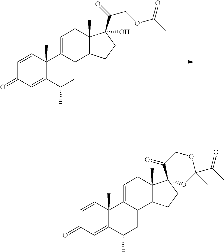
C1=CC2(C)C(=CC1=O)C(C)CC1C2=CCC2(C)C1CCC2(C(=O)COC(C)=O)O.C1=CC2(C)C(=CC1=O)C(C)CC1C2=CCC2(C)C1CCC21OC(C(=O)C)(C)OCC1=O
